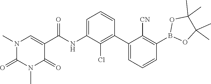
O1B(C2=C([CN])C(C3=C(Cl)C(NC(C4=CN(C)C(=O)N(C)C4=O)=O)=CC=C3)=CC=C2)OC(C)(C)C1(C)C
